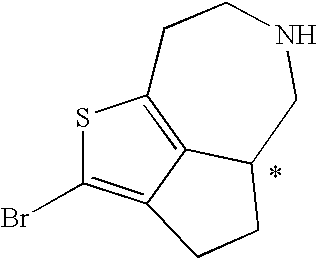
S1C(Br)=C2C3=C1CCNCC3CC2
